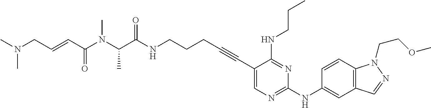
C1(C#CCCCNC(C(N(C(C=CCN(C)C)=O)C)C)=O)=CN=C(NC2=CC3=C(C=C2)N(CCOC)N=C3)N=C1NCCC
